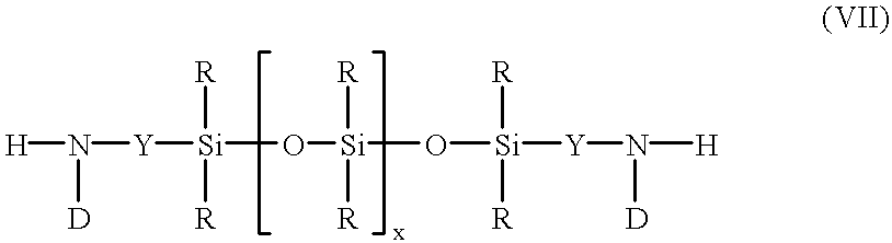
[H]N([Y][Si](O[Si]([R])([R])O[Si]([R])([R])[Y]N([H])[D])([R])[R])[D]
